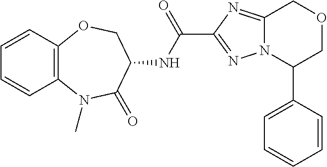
C12=C(C=CC=C1)OCC(NC(C1=NN3C(=N1)COCC3C1=CC=CC=C1)=O)C(=O)N2C
